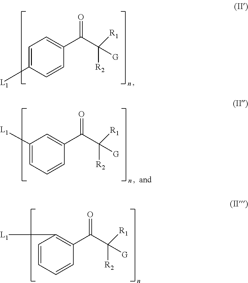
C1=CC=CC(C(C([R1])([G])[R2])=O)=C1[L1].C1=C([L1])C=CC(C(C([R1])([G])[R2])=O)=C1.C1([L1])=CC=CC(C(C([R1])([G])[R2])=O)=C1
